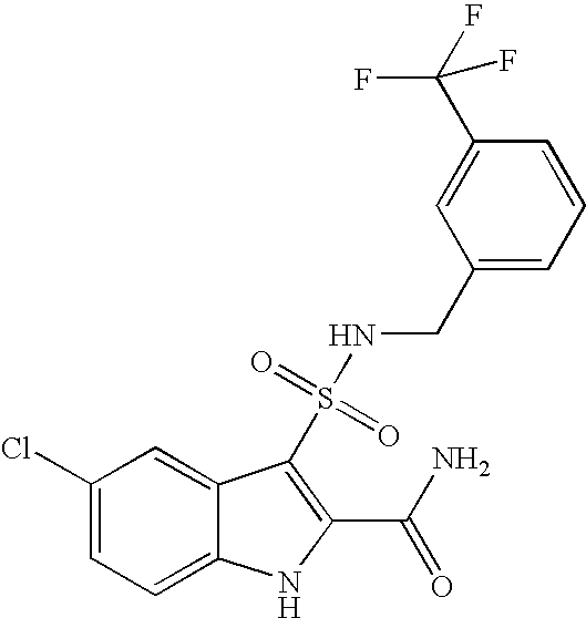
C1(Cl)=CC=C2C(=C1)C(S(=O)(=O)NCC1=CC=CC(C(F)(F)F)=C1)=C(C(N)=O)N2
